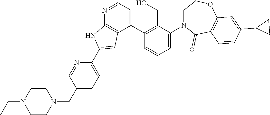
N1=CC=C(C2=C(CO)C(N3CCOC4=C(C3=O)C=CC(C3CC3)=C4)=CC=C2)C2=C1NC(C1=CC=C(CN3CCN(CC)CC3)C=N1)=C2
